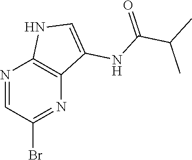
N1=CC(Br)=NC2=C1NC=C2NC(C(C)C)=O
